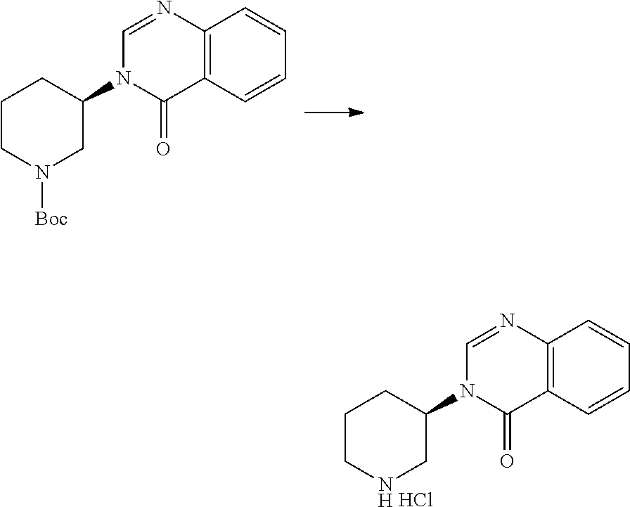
N1(C2CN([Boc])CCC2)C=NC2=C(C1=O)C=CC=C2.N1(C2CNCCC2)C=NC2=C(C1=O)C=CC=C2.Cl
